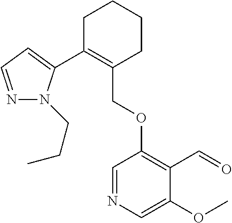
C1C(C2=CC=NN2CCC)=C(COC2=C(C=O)C(OC)=CN=C2)CCC1
